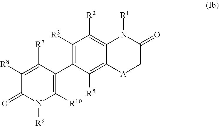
C1([R3])=C(C2=C([R10])N([R9])C(=O)C([R8])=C2[R7])C([R5])=C2C(=C1[R2])N([R1])C(=O)C[A]2
